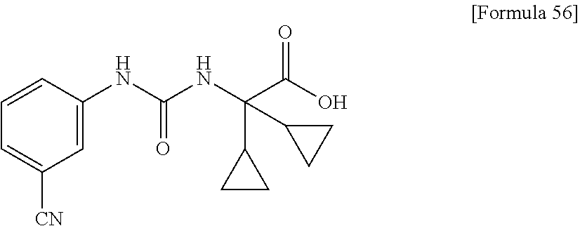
C1=C(NC(NC(C(O)=O)(C2CC2)C2CC2)=O)C=CC=C1[CN]
